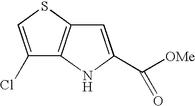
C1(Cl)=CSC2=C1NC(C([OMe])=O)=C2
